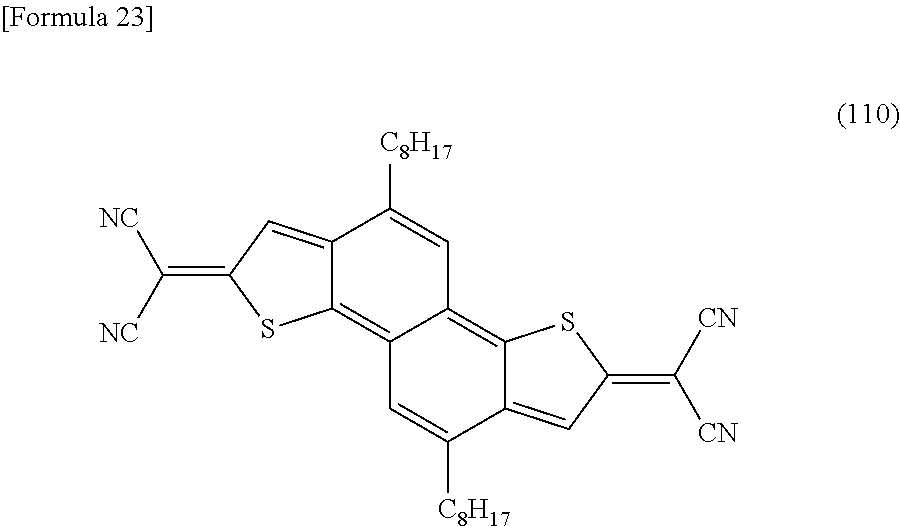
C12=CC(=C([NC])[NC])SC1=C1C(=C3C(=CC(=C([CN])[CN])S3)C([C8H17])=C1)C=C2[C8H17]
